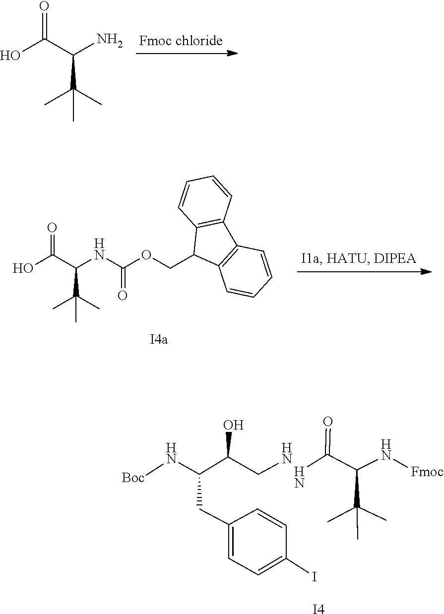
C1(CC(N[Boc])C(O)CN)=CC=C(I)C=C1.N(C(C(C)(C)C)C(N)=O)[Fmoc].[I4].OC(C(N)C(C)(C)C)=O.OC(C(NC(OCC1C2=C(C3=C1C=CC=C3)C=CC=C2)=O)C(C)(C)C)=O
